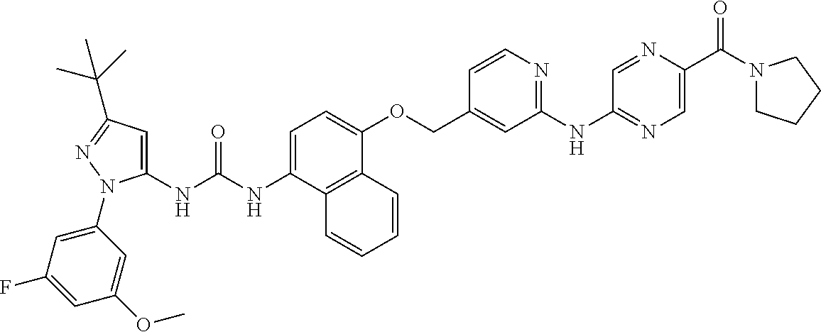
N(C(NC1=CC(C(C)(C)C)=NN1C1=CC(F)=CC(OC)=C1)=O)C1=CC=C(OCC2=CC(NC3=NC=C(C(=O)N4CCCC4)N=C3)=NC=C2)C2=C1C=CC=C2
